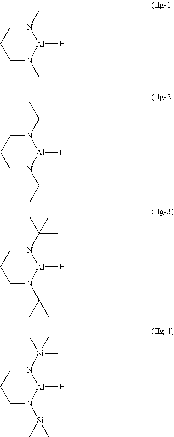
N1(C)CCCN(C)[Al]1[H].N1(CC)CCCN(CC)[Al]1[H].N1(C(C)(C)C)CCCN(C(C)(C)C)[Al]1[H].N1([Si](C)(C)C)CCCN([Si](C)(C)C)[Al]1[H]
